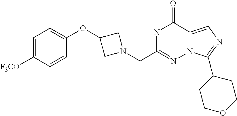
N1C(CN2CC(OC3=CC=C([F3CO])C=C3)C2)=NN2C(=CN=C2C2CCOCC2)C1=O
